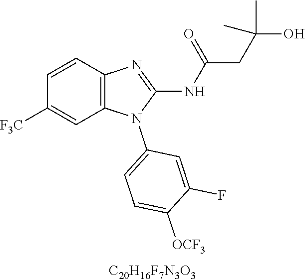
[C20H16F7N3O3].C1=CC2=C(C=C1[F3C])N(C1=CC=C([OCF3])C(F)=C1)C(NC(=O)CC(O)(C)C)=N2
